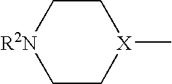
C1C[X](C)CC[R2N]1
